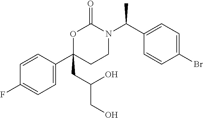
C1(Br)=CC=C(C(N2C(=O)OC(C3=CC=C(F)C=C3)(CC(CO)O)CC2)C)C=C1
